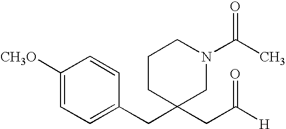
C1CC(CC([H])=O)(CC2=CC=C([CH3O])C=C2)CN(C(C)=O)C1
